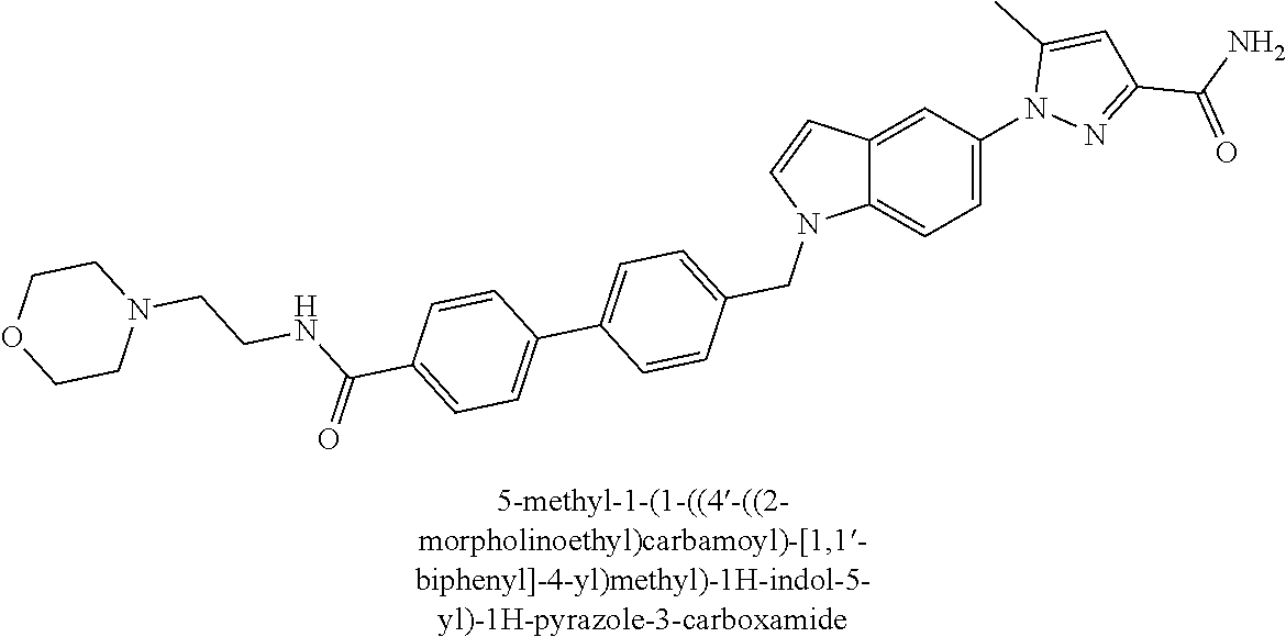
C12=CC(N3N=C(C(=O)N)C=C3C)=CC=C1N(CC1=CC=C(C3=CC=C(C(NCCN4CCOCC4)=O)C=C3)C=C1)C=C2
